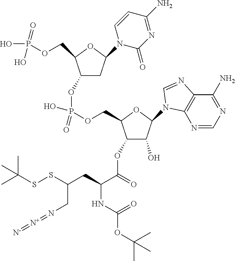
C1(OP(O)(=O)OCC2C(OC(C(CC(SSC(C)(C)C)CN=[N+]=[N-])NC(OC(C)(C)C)=O)=O)C(O)C(N3C4=C(C(N)=NC=N4)N=C3)O2)CC(N2C(=O)N=C(N)C=C2)OC1COP(=O)(O)O
